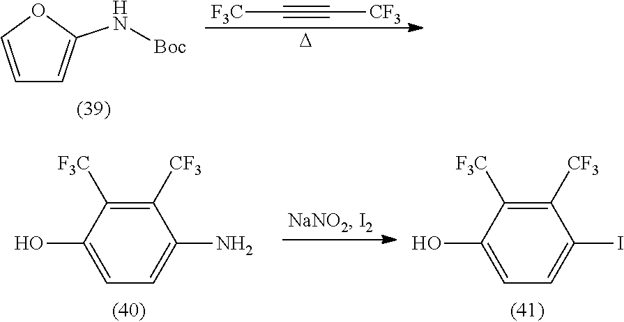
[F3C]C#C[CF3].[D].C1=COC(N[Boc])=C1.C1(O)=CC=C(N)C([CF3])=C1[F3C].C1(O)=CC=C(I)C([CF3])=C1[F3C]
